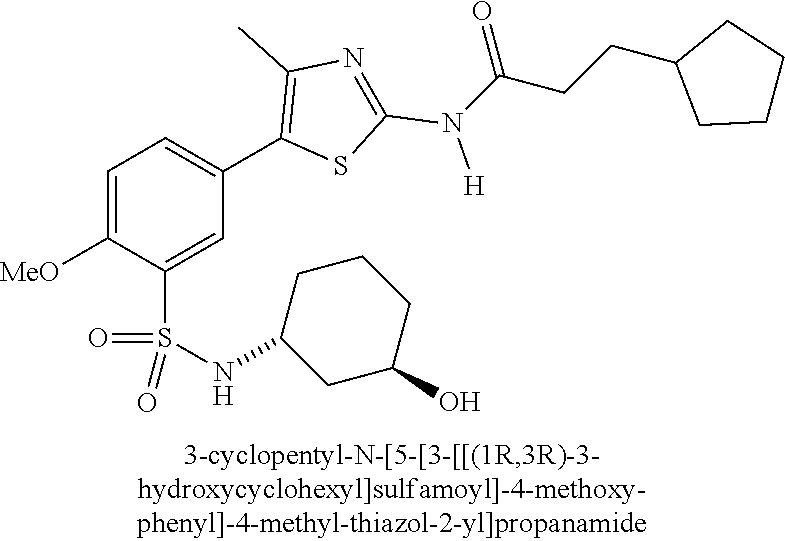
C1=C([MeO])C(S(=O)(=O)NC2CC(O)CCC2)=CC(C2=C(C)N=C(N([H])C(CCC3CCCC3)=O)S2)=C1
